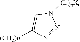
N1=NN([(L)mX])C=C1[(CH2)n]
